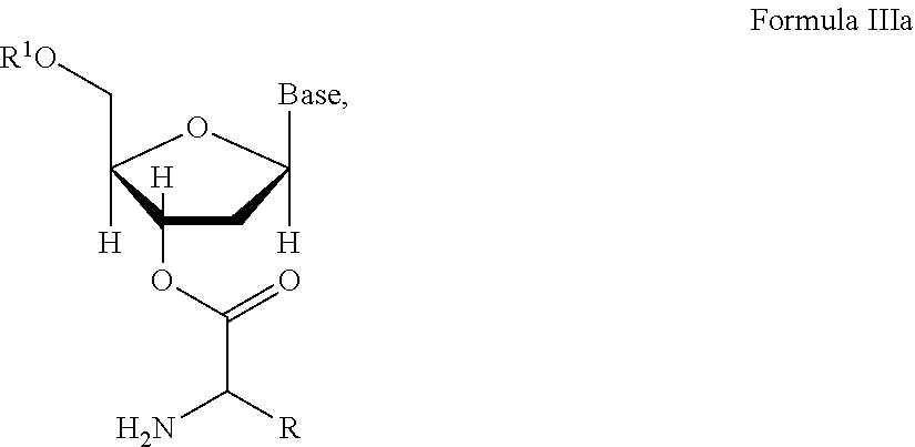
C1(C[R1O])([H])C(OC(C(N)[R])=O)([H])CC([H])([Base])O1
